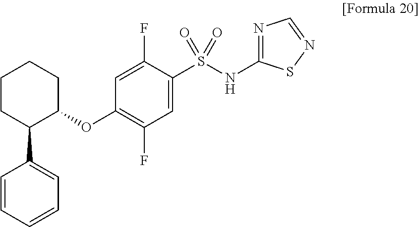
C1(S(NC2=NC=NS2)(=O)=O)=CC(F)=C(OC2CCCCC2C2=CC=CC=C2)C=C1F
